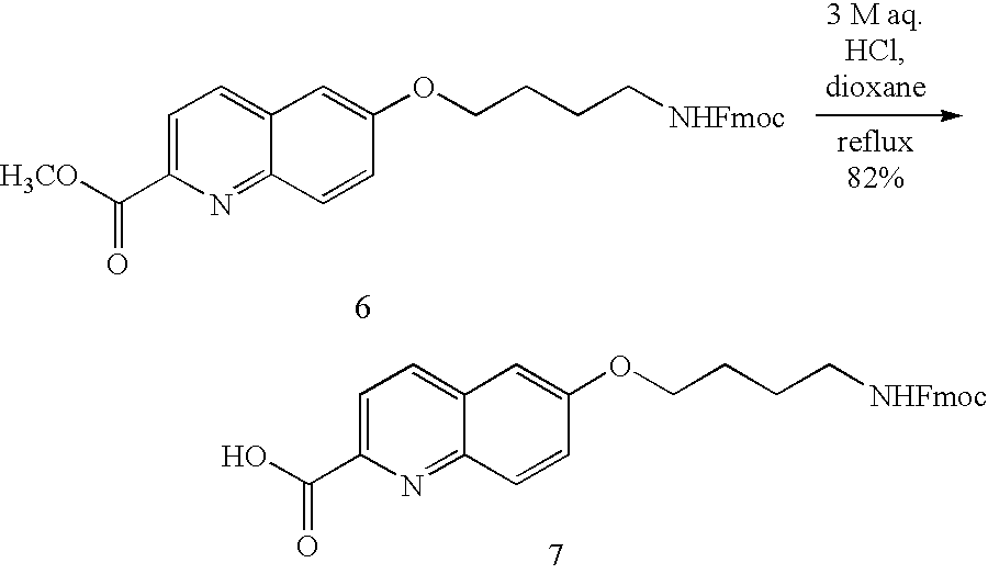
C1=C(C(O)=O)N=C2C(=C1)C=C(OCCCC[NHFmoc])C=C2.C1=C(C([H3CO])=O)N=C2C(=C1)C=C(OCCCC[NHFmoc])C=C2
